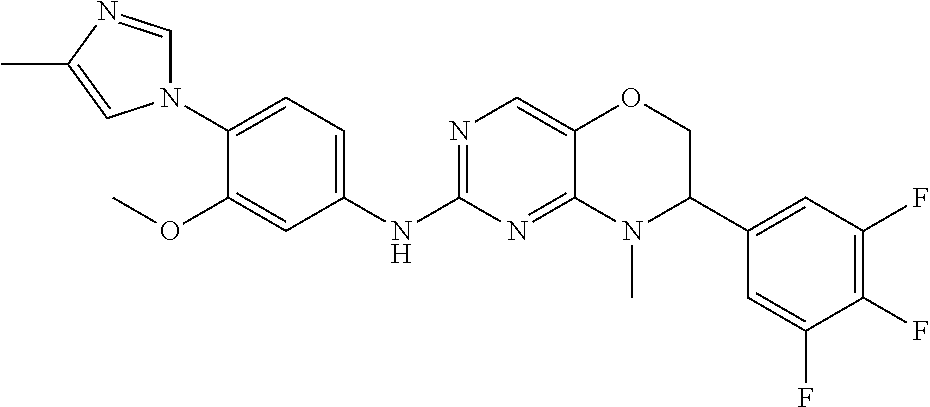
C1(N2C=NC(C)=C2)=CC=C(NC2=NC=C3C(=N2)N(C)C(C2=CC(F)=C(F)C(F)=C2)CO3)C=C1OC
